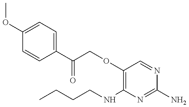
CCCCNC1=C(OCC(C2=CC=C(OC)C=C2)=O)C=NC(N)=N1
